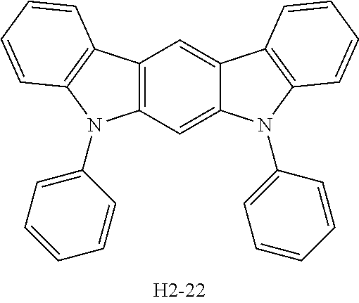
C12=C(C=C3C(=C1)C1=C(N3C3=CC=CC=C3)C=CC=C1)N(C1=CC=CC=C1)C1=C2C=CC=C1
